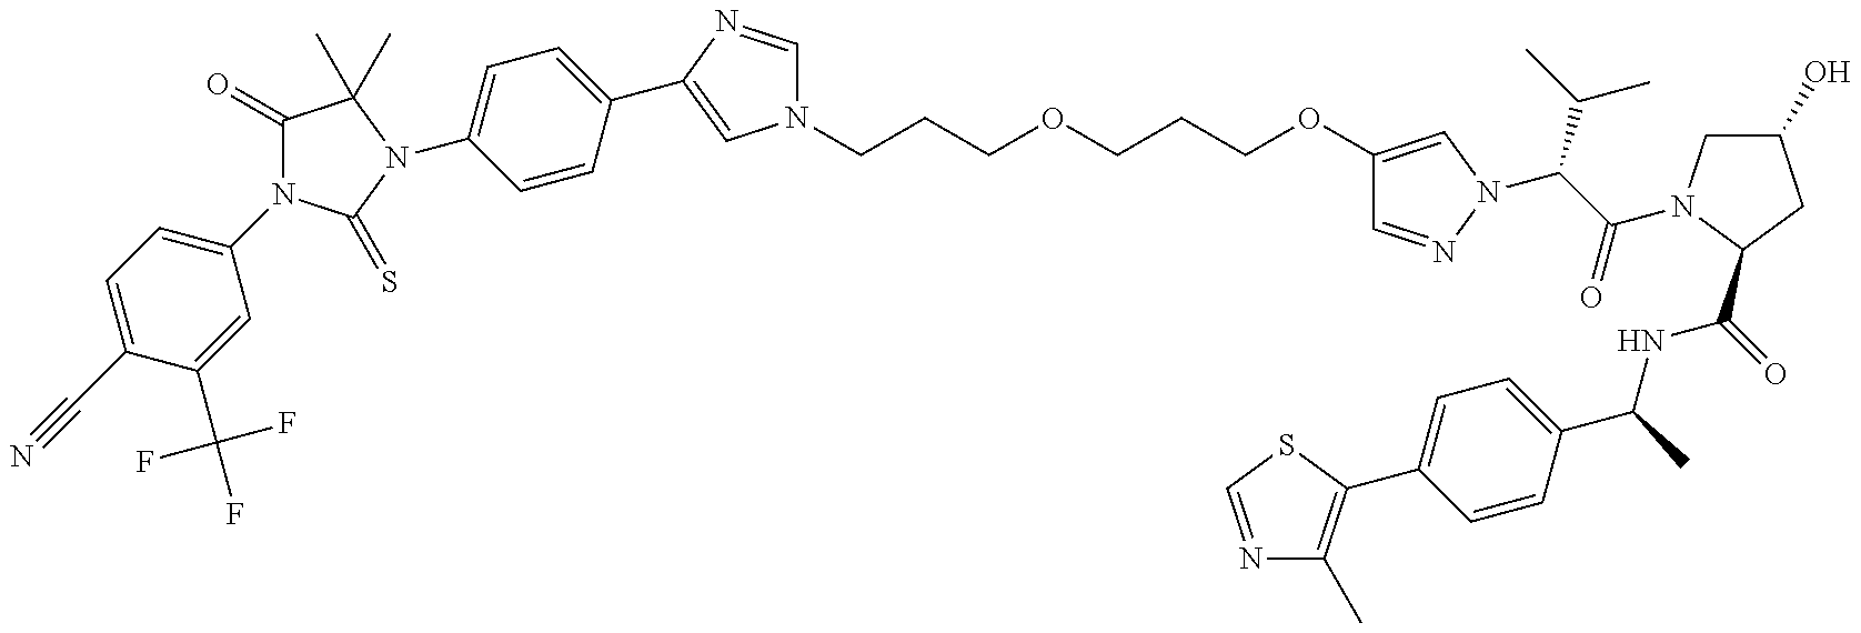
C1(C#N)=CC=C(N2C(=O)C(C)(C)N(C3=CC=C(C4=CN(CCCOCCCOC5=CN(C(C(=O)N6CC(O)CC6C(=O)NC(C6=CC=C(C7=C(C)N=CS7)C=C6)C)C(C)C)N=C5)C=N4)C=C3)C2=S)C=C1C(F)(F)F
